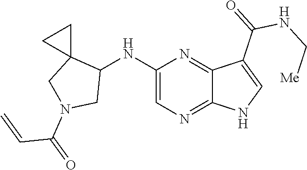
C1(NC2C3(CN(C(C=C)=O)C2)CC3)=CN=C2C(=N1)C(C(NC[Me])=O)=CN2
